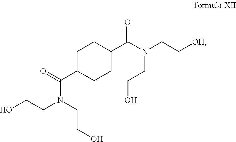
C1C(C(=O)N(CCO)CCO)CCC(C(N(CC[OH])CCO)=O)C1
